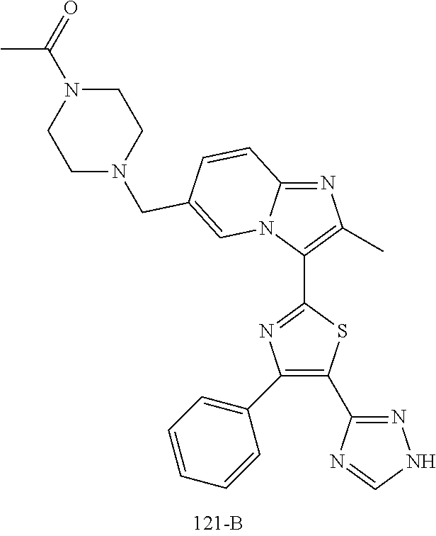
C1(C2=CC=CC=C2)=C(C2=NNC=N2)SC(C2=C(C)N=C3N2C=C(CN2CCN(C(=O)C)CC2)C=C3)=N1
